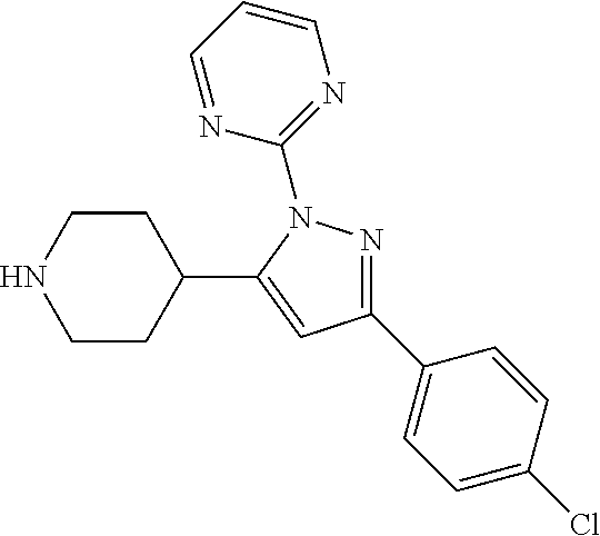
N1=C(C2=CC=C(Cl)C=C2)C=C(C2CCNCC2)N1C1=NC=CC=N1
